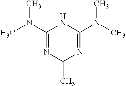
CN(C1=NC(C)N=C(N(C)C)N1)C
